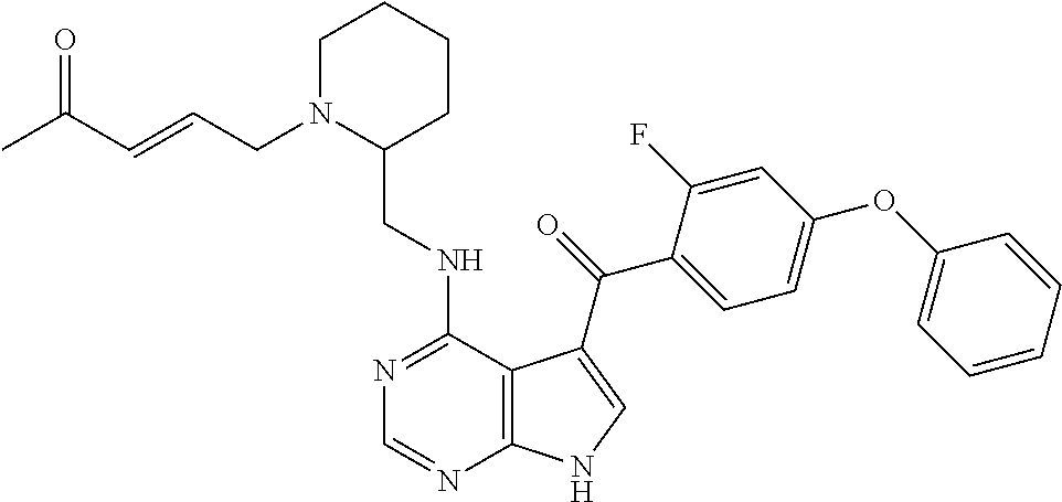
C1=CC=CC(OC2=CC=C(C(=O)C3=CNC4=C3C(NCC3CCCCN3CC=CC(C)=O)=NC=N4)C(F)=C2)=C1
